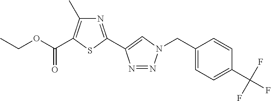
CCOC(=O)C1=C(C)N=C(C2=CN(CC3=CC=C(C(F)(F)F)C=C3)N=N2)S1
